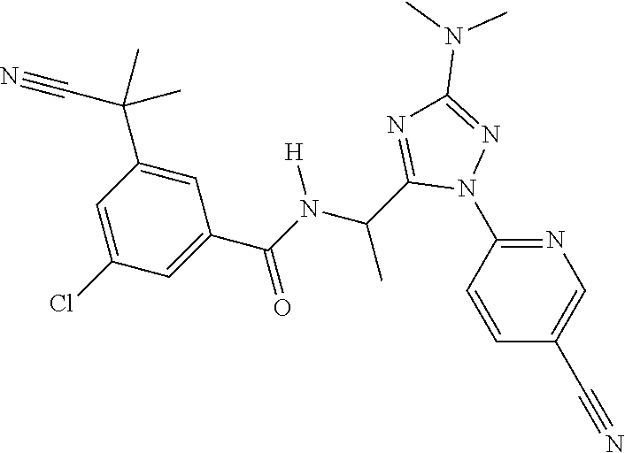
C1=CC(N2N=C(N(C)C)N=C2C(C)N([H])C(=O)C2=CC(Cl)=CC(C(C#N)(C)C)=C2)=NC=C1C#N
